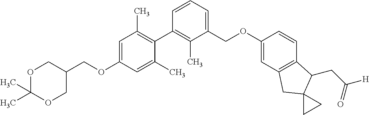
C1(COC2=CC3=C(C=C2)C(CC([H])=O)C2(C3)CC2)=CC=CC(C2=C(C)C=C(OCC3COC(C)(C)OC3)C=C2C)=C1C
